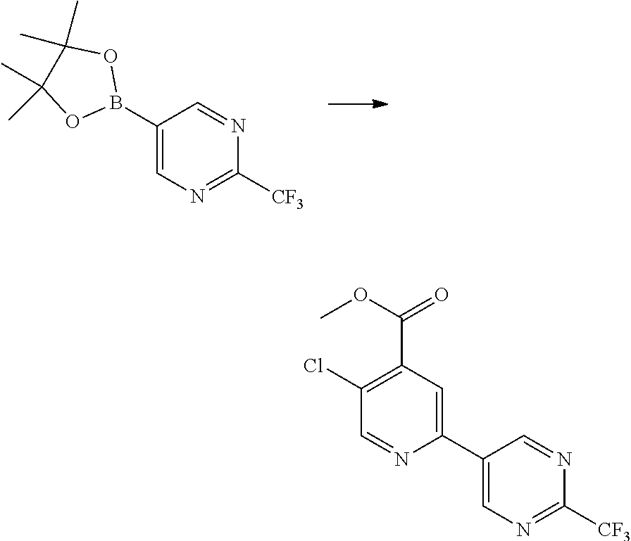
C1(B2OC(C)(C)C(C)(C)O2)=CN=C([CF3])N=C1.C1(C2=CN=C([CF3])N=C2)=CC(C(OC)=O)=C(Cl)C=N1
